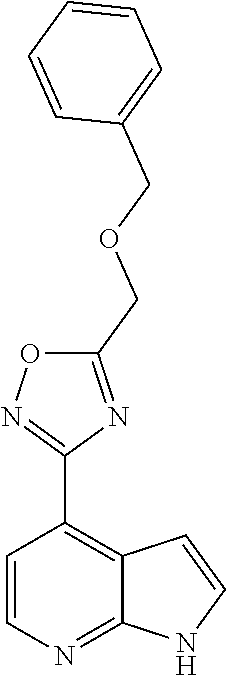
C1=CN=C2C(=C1C1=NOC(COCC3=CC=CC=C3)=N1)C=CN2
